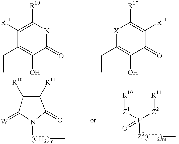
C1(CC)=C(O)C(=O)[X]C([R10])=C1[R11].C1(CC)=C(O)C(=O)C([R11])=C([R10])[X]1.C1([R10])C(=[W])N([(CH2)m]C)C(=O)C1[R11].[R10][Z1]P([Z2][R11])([Z3(CH2)m]C)=O
